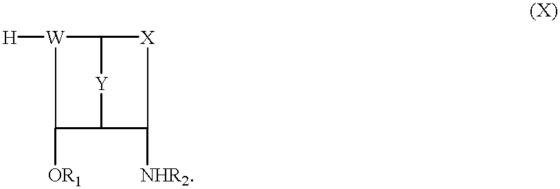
[H][W]1C2[Y]C(C([NHR2])[X]2)C1[OR1]
